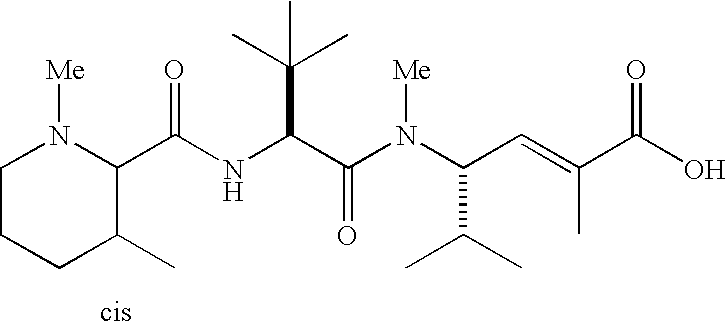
C(NC(C(N(C(C=C(C(O)=O)C)C(C)C)[Me])=O)C(C)(C)C)(=O)C1N([Me])CCCC1C
